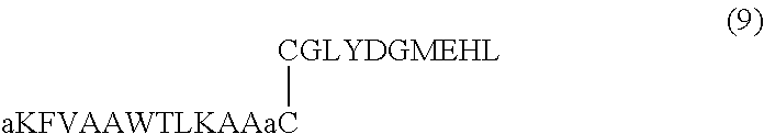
[aKFVAAWTLKAAaC][CGLYDGMEHL]
